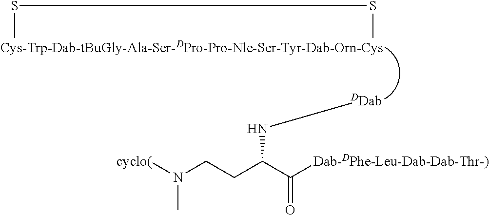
S(C)SC.N(C(CCN([cyclo(])C)C([Dab-DPhe-Leu-Dab-Dab-Thr-)])=O)[DDab]
